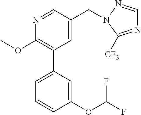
C1(OC)=C(C2=CC=CC(OC(F)F)=C2)C=C(CN2N=CN=C2[CF3])C=N1
